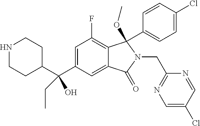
N1CCC(C(C2=CC(F)=C3C(=C2)C(=O)N(CC2=NC=C(Cl)C=N2)C3(C2=CC=C(Cl)C=C2)OC)(CC)O)CC1
